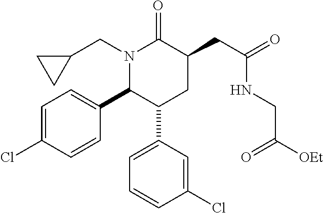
N1(CC2CC2)C(C2=CC=C(Cl)C=C2)C(C2=CC=CC(Cl)=C2)CC(CC(=O)NCC([OEt])=O)C1=O
